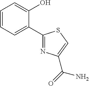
C1=CC=C(C2=NC(C(N)=O)=CS2)C(O)=C1
